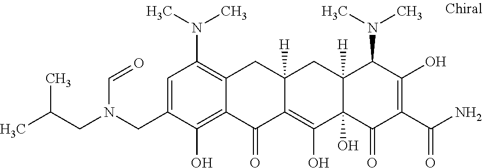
C12([H])C(O)(C(=O)C(C(N)=O)=C(O)C1N(C)C)C(O)=C1C([H])(C2)CC2=C(N(C)C)C=C(CN(CC(C)C)C=O)C(O)=C2C1=O
